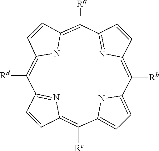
C12=NC(=C([Rc])C3=CC=C(N3)C([Rb])=C3C=CC(=N3)C([Ra])=C3C=CC(=C1[Rd])N3)C=C2
